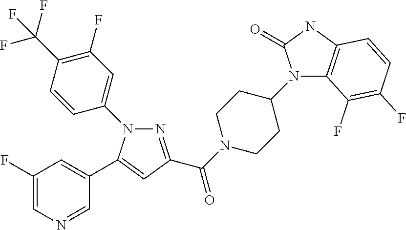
C1(F)=CN=CC(C2=CC(C(N3CCC(N4C5=C(NC4=O)C=CC(F)=C5F)CC3)=O)=NN2C2=CC(F)=C(C(F)(F)F)C=C2)=C1
